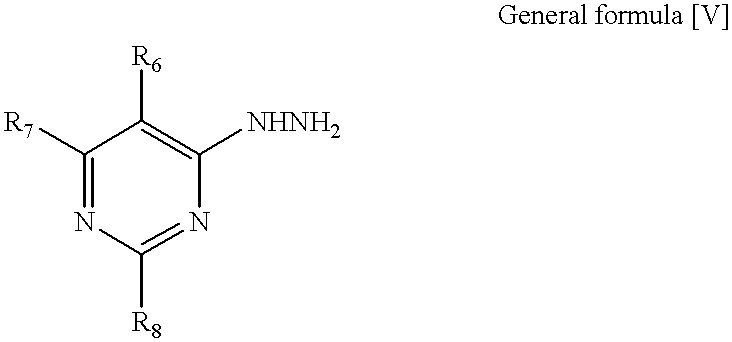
C1([R7])=NC([R8])=NC([NHNH2])=C1[R6]
